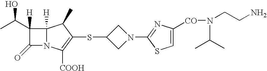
C1(C(C)O)([H])C(=O)N2C1([H])C(C)C(SC1CN(C3=NC([CO]N(CCN)C(C)C)=CS3)C1)=C2[COOH]
